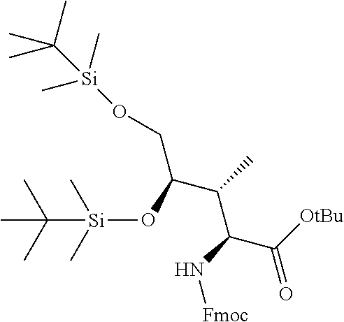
C(C(C(=O)[OtBu])N[Fmoc])(C)C(CO[Si](C)(C)C(C)(C)C)O[Si](C)(C)C(C)(C)C
